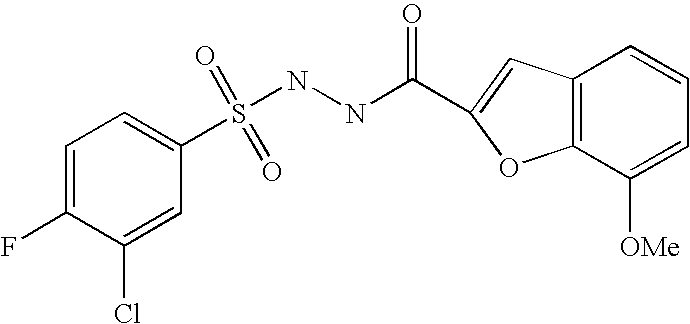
C1=C(F)C(Cl)=CC(S(NNC(=O)C2=CC3=C(C([OMe])=CC=C3)O2)(=O)=O)=C1
